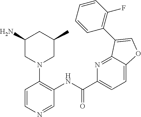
C1(N)CN(C2=C(NC(C3=CC=C4C(=N3)C(C3=C(F)C=CC=C3)=CO4)=O)C=NC=C2)CC(C)C1
